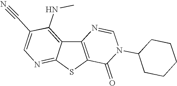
C12=C(SC3=NC=C(C#N)C(NC)=C13)C(=O)N(C1CCCCC1)C=N2
